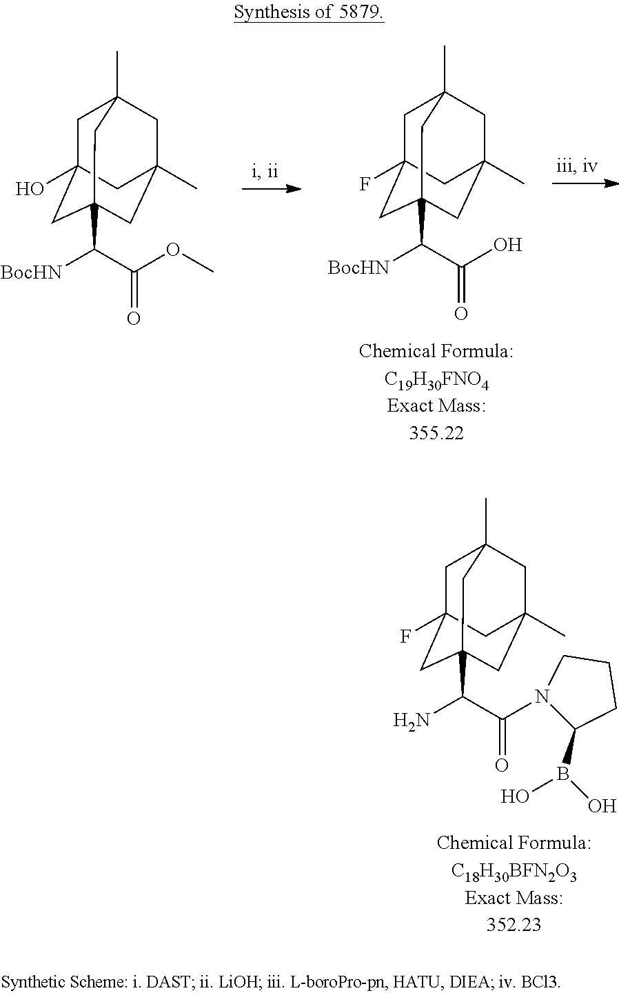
C1C2(F)CC3(C(C(N4C(B(O)O)CCC4)=O)N)CC(C)(CC1(C)C3)C2.C1C2(F)CC3(C(C(O)=O)[BocHN])CC(C)(CC1(C)C3)C2.C1C2(O)CC3(C(C(OC)=O)[BocHN])CC(C)(CC1(C)C3)C2
